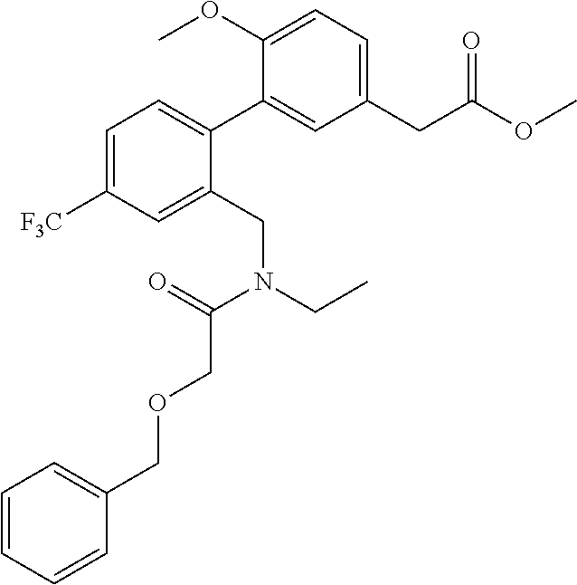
C1=C([F3C])C=C(CN(CC)C(=O)COCC2=CC=CC=C2)C(C2=CC(CC(OC)=O)=CC=C2OC)=C1
